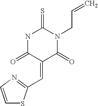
O=C1C(=CC2=NC=CS2)C(=O)NC(=S)N1CC=C
